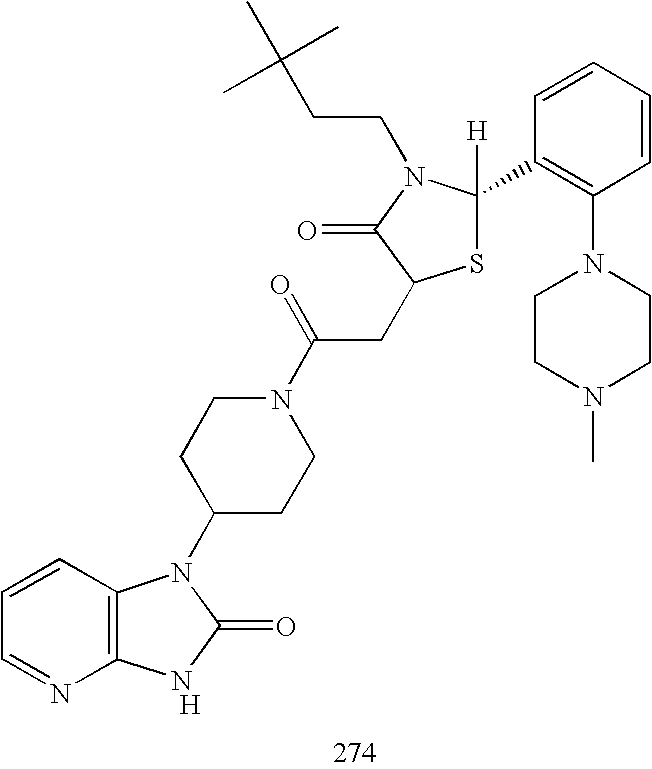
S1C([H])(C2=C(N3CCN(C)CC3)C=CC=C2)N(CCC(C)(C)C)C(=O)C1CC(N1CCC(N2C3=C(NC2=O)N=CC=C3)CC1)=O.[H]
